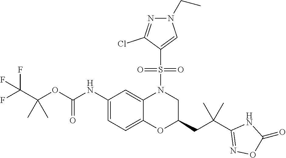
C(OC(NC1=CC=C2C(=C1)N(S(=O)(=O)C1=CN(CC)N=C1Cl)CC(CC(C1=NOC(=O)N1)(C)C)O2)=O)(C(F)(F)F)(C)C
